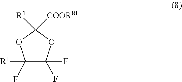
O1C([COOR81])([R1])OC(F)(F)C1(F)[R1]
